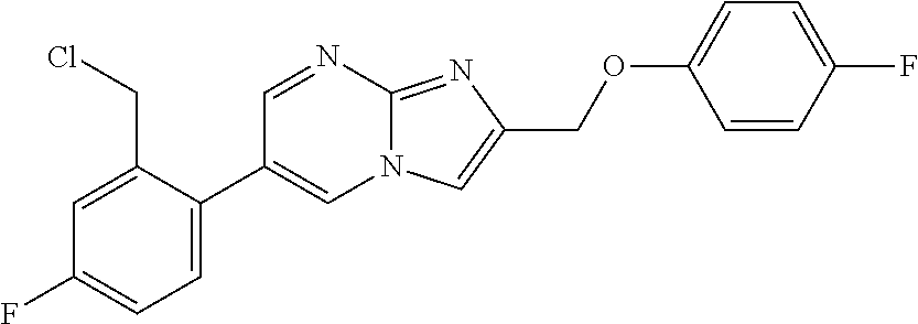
C1=C(C2=CN3C(=NC(COC4=CC=C(F)C=C4)=C3)N=C2)C(CCl)=CC(F)=C1
